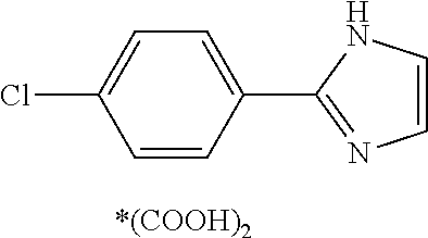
C1=CN=C(C2=CC=C(Cl)C=C2)N1.[*(COOH)2]
